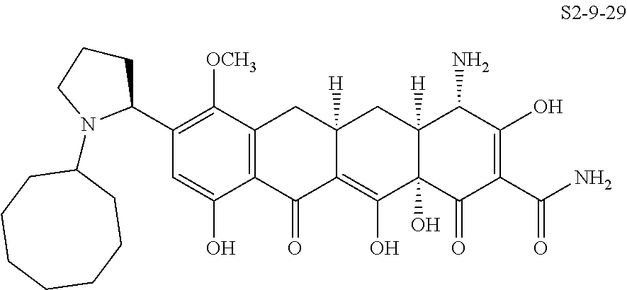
C12=C(C([OCH3])=C(C3N(C4CCCCCCC4)CCC3)C=C1O)CC1([H])C(=C(O)C3(O)C([H])(C1)C(N)C(O)=C(C(N)=O)C3=O)C2=O
